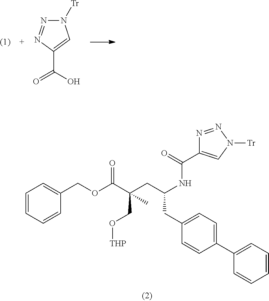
C(CC1=CC=C(C2=CC=CC=C2)C=C1)(CC(C(OCC1=CC=CC=C1)=O)(C)CO[THP])NC(=O)C1=CN([Tr])N=N1.N1([Tr])N=NC(C(O)=O)=C1
